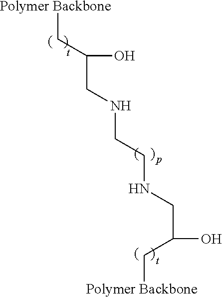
[Polymer Backbone]CC(CNCCNCC(C[Polymer Backbone])O)O
